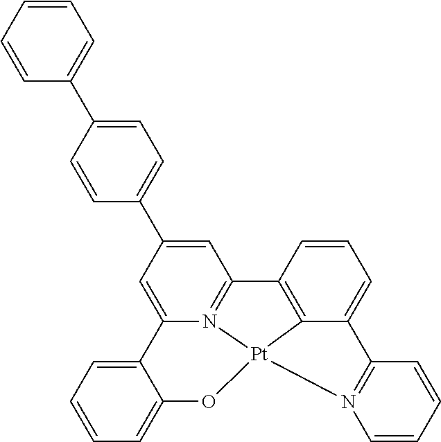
C1=C(C2=CC=C(C3=CC=CC=C3)C=C2)C=C2N3=C1C1=C4C(=CC=C1)C1=N(C=CC=C1)[Pt]34OC1=CC=CC=C21
